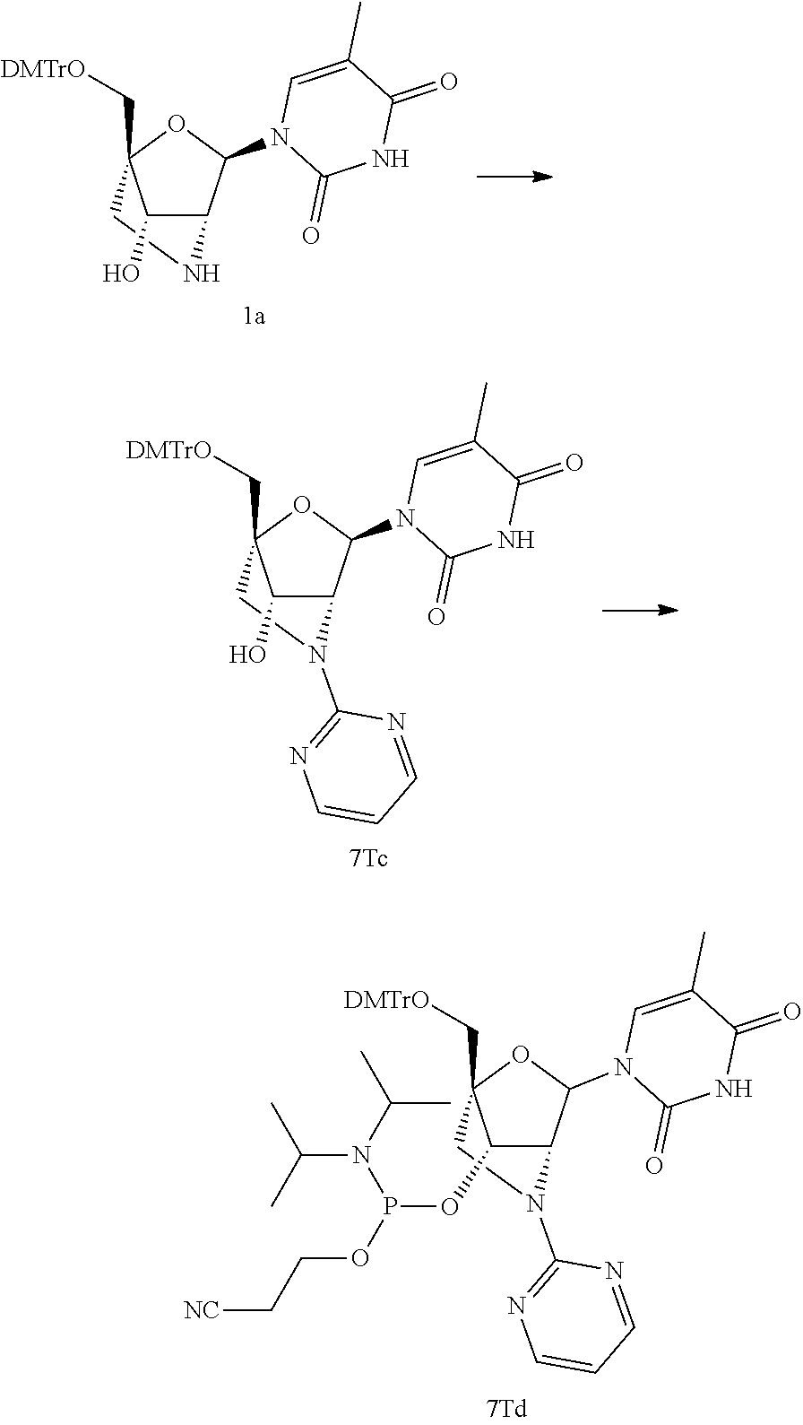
C1(O)C2C(N3C(=O)NC(=O)C(C)=C3)OC1(C[DMTrO])CN2.C1(O)C2C(N3C(=O)NC(=O)C(C)=C3)OC1(C[DMTrO])CN2C1=NC=CC=N1.C1(OP(OCC[NC])N(C(C)C)C(C)C)C2C(N3C(=O)NC(=O)C(C)=C3)OC1(C[DMTrO])CN2C1=NC=CC=N1
